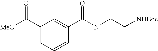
C1(C([MeO])=O)=CC=CC(C(NCC[NHBoc])=O)=C1
